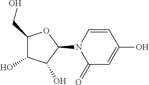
C1(CO)C(O)C(O)C(N2C(=O)C=C(O)C=C2)O1
